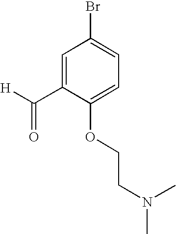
C1=C(C([H])=O)C(OCCN(C)C)=CC=C1Br
